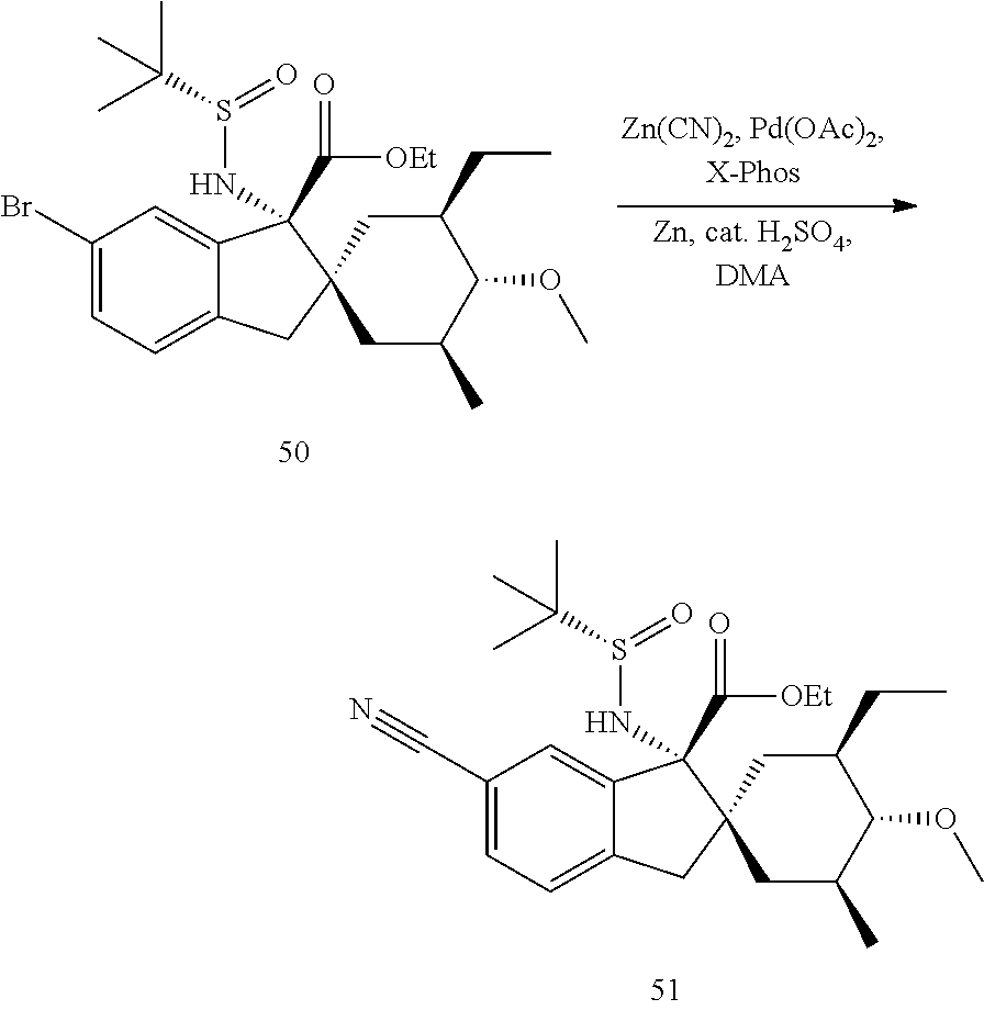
C1(Br)=CC=C2C(=C1)C(C([OEt])=O)(NS(C(C)(C)C)=O)C1(C2)CC(C)C(OC)C(CC)C1.C1(C#N)=CC=C2C(=C1)C(C([OEt])=O)(NS(C(C)(C)C)=O)C1(C2)CC(C)C(OC)C(CC)C1
